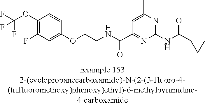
C1(OC(F)(F)F)=C(F)C=C(OCCNC(C2=NC(NC(=O)C3CC3)=NC(C)=C2)=O)C=C1
